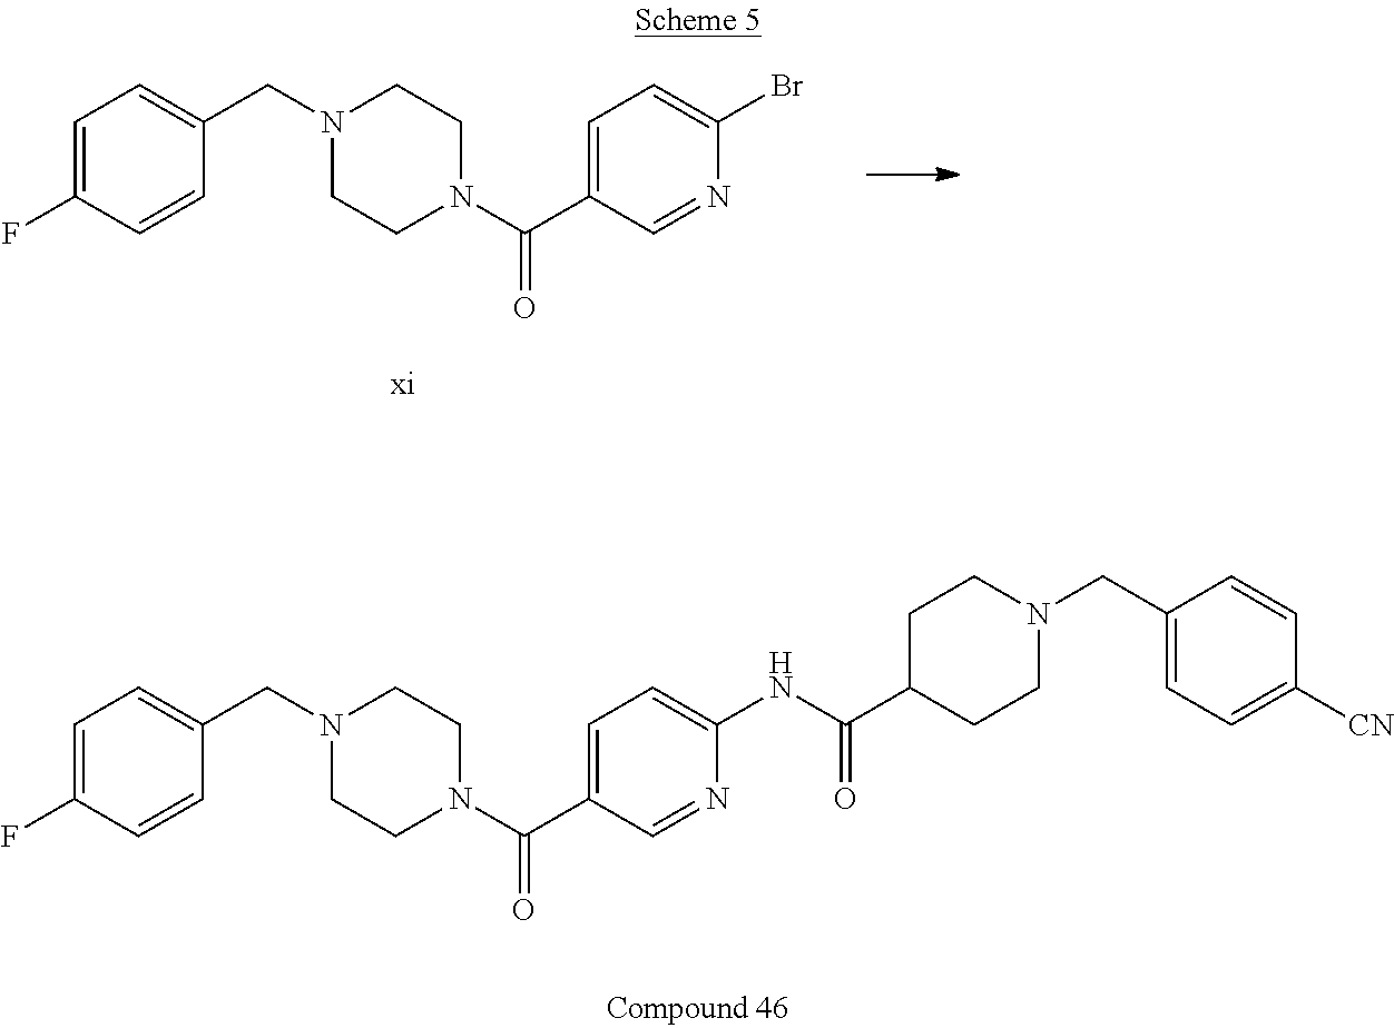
C1=C(F)C=CC(CN2CCN(C(C3=CC=C(Br)N=C3)=O)CC2)=C1.C1=C(F)C=CC(CN2CCN(C(C3=CC=C(NC(C4CCN(CC5=CC=C([CN])C=C5)CC4)=O)N=C3)=O)CC2)=C1
